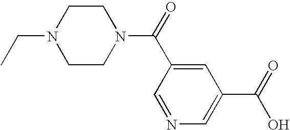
CCN1CCN(C(=O)C2=CC(C(=O)O)=CN=C2)CC1
